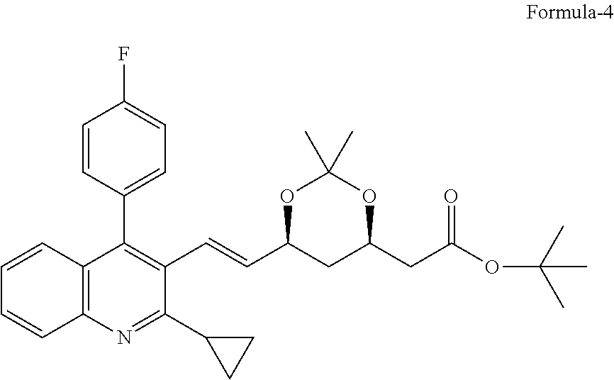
C1=CC(C2=C(C=CC3CC(CC(OC(C)(C)C)=O)OC(C)(C)O3)C(C3CC3)=NC3=C2C=CC=C3)=CC=C1F
